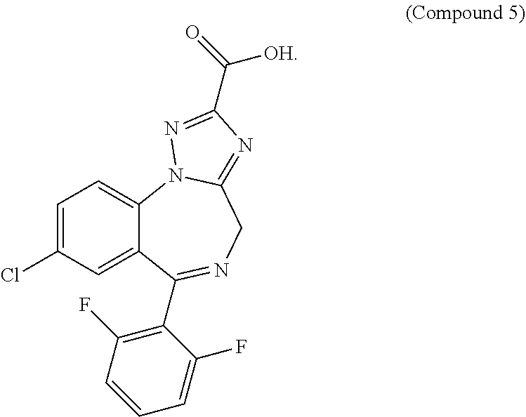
C1=C(Cl)C=C2C(=C1)N1C(=NC(C([OH])=O)=N1)CN=C2C1=C(F)C=CC=C1F
